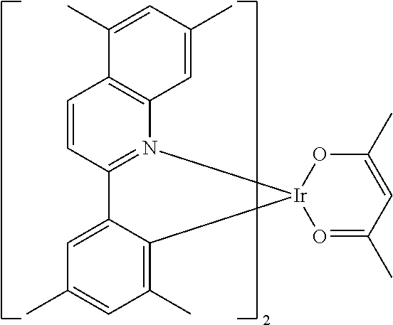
O1=C(C)C=C(C)O[Ir]12N1=C(C=CC3=C1C=C(C)C=C3C)C1=CC(C)=CC(C)=C12
